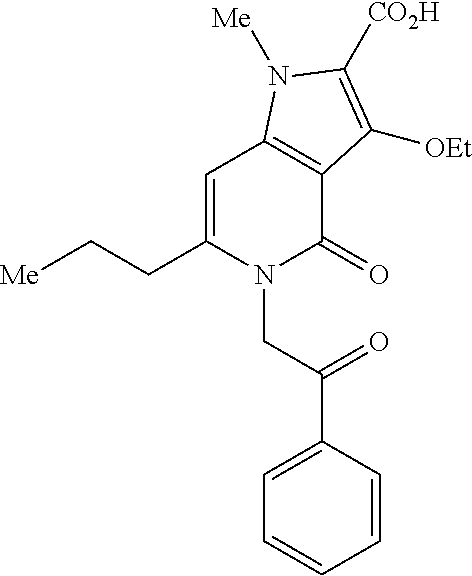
C1=C(CC[Me])N(CC(=O)C2=CC=CC=C2)C(=O)C2=C1N([Me])C([CO2H])=C2[OEt]
